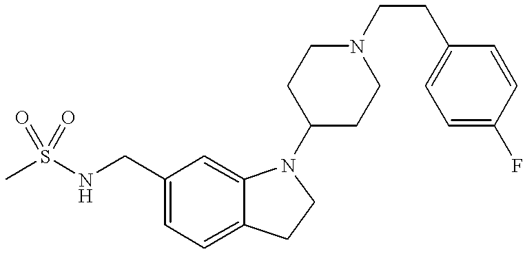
CS(NCC1=CC=C2C(=C1)N(C1CCN(CCC3=CC=C(F)C=C3)CC1)CC2)(=O)=O
